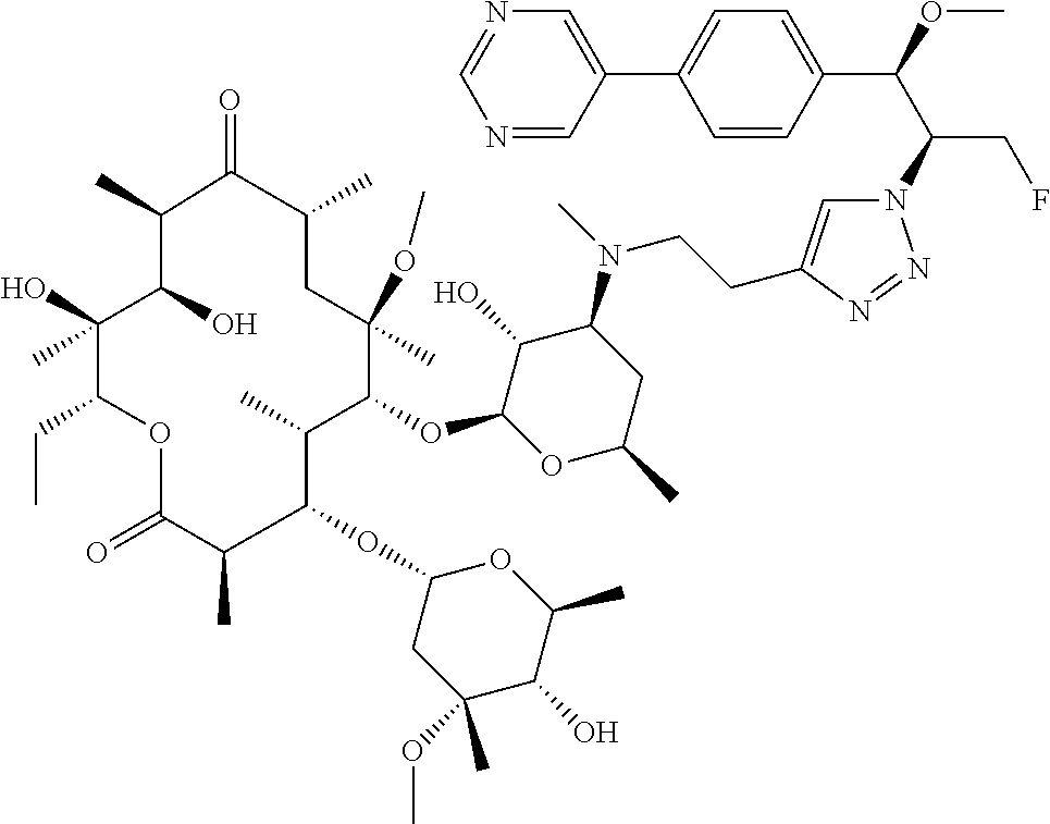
C(C(CF)N1C=C(CCN(C2C(O)C(OC3C(C)C(OC4CC(OC)(C)C(O)C(C)O4)C(C)C(=O)OC(CC)C(C)(O)C(O)C(C)C(=O)C(C)CC3(OC)C)OC(C)C2)C)N=N1)(OC)C1=CC=C(C2=CN=CN=C2)C=C1
